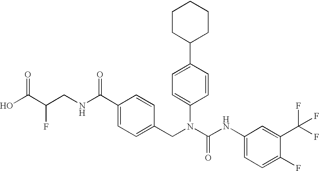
OC(C(CNC(C1=CC=C(CN(C(NC2=CC=C(F)C(C(F)(F)F)=C2)=O)C2=CC=C(C3CCCCC3)C=C2)C=C1)=O)F)=O
